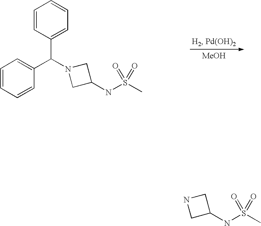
C1=CC(C(C2=CC=CC=C2)N2CC(NS(C)(=O)=O)C2)=CC=C1.[MeOH].N1CC(NS(C)(=O)=O)C1
